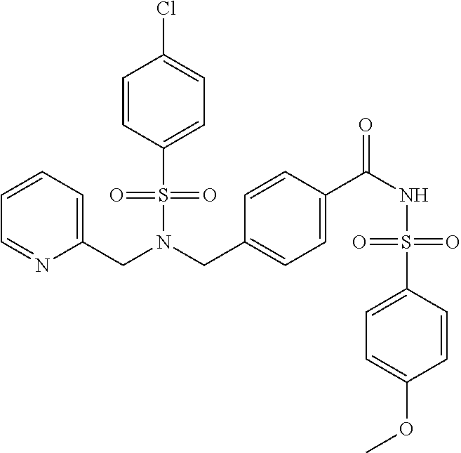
C(N(CC1=CC=C(C(NS(C2=CC=C(OC)C=C2)(=O)=O)=O)C=C1)S(=O)(=O)C1=CC=C(Cl)C=C1)C1=CC=CC=N1
